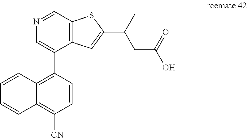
C1(C2=CN=CC3=C2C=C(C(C)CC(O)=O)S3)=C2C(=C([CN])C=C1)C=CC=C2
